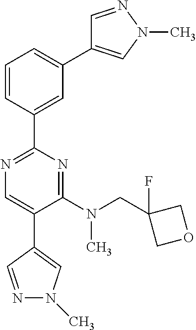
C1=CC(C2=NC=C(C3=CN(C)N=C3)C(N(CC3(F)COC3)C)=N2)=CC(C2=CN(C)N=C2)=C1
